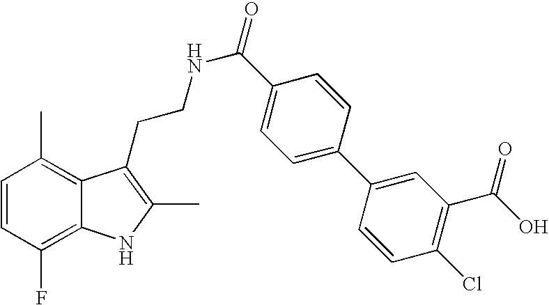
C1=CC(F)=C2C(=C1C)C(CCNC(=O)C1=CC=C(C3=CC(C(O)=O)=C(Cl)C=C3)C=C1)=C(C)N2
